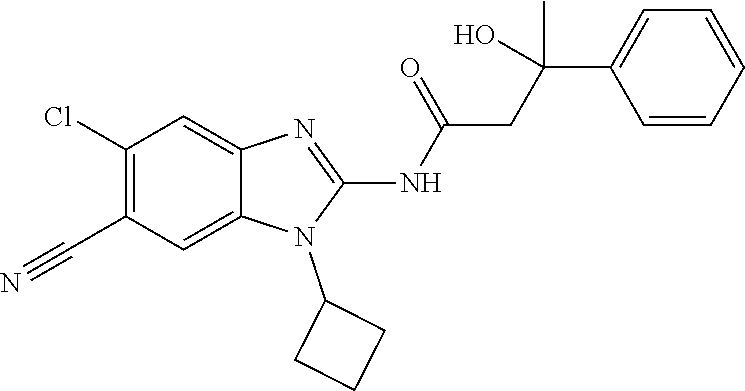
C1(Cl)=C(C#N)C=C2C(=C1)N=C(NC(=O)CC(C1=CC=CC=C1)(O)C)N2C1CCC1
